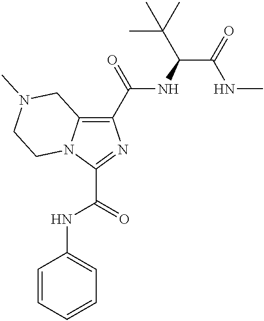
C1(C(NC(C(C)(C)C)C(=O)NC)=O)=C2N(C(C(=O)NC3=CC=CC=C3)=N1)CCN(C)C2
